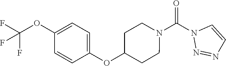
O=C(N1N=NC=C1)N1CCC(OC2=CC=C(OC(F)(F)F)C=C2)CC1
